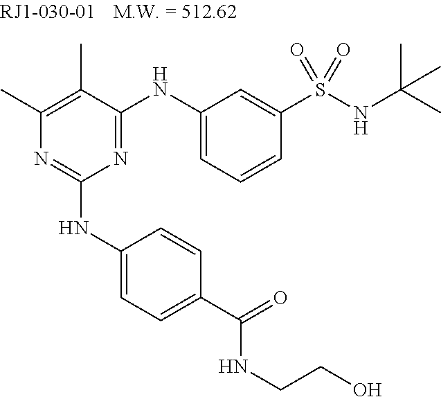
C1(C)=C(C)C(NC2=CC=CC(S(NC(C)(C)C)(=O)=O)=C2)=NC(NC2=CC=C(C(=O)NCCO)C=C2)=N1
